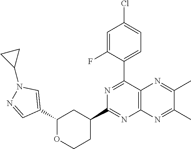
C1(C2=CN(C3CC3)N=C2)OCCC(C2=NC3=C(C(C4=CC=C(Cl)C=C4F)=N2)N=C(C)C(C)=N3)C1
